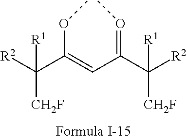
[R2]C(C(=CC(=OC)C([R2])([R1])[CH2F])OC)([R1])[CH2F]
